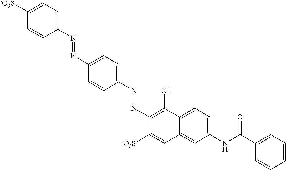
C1([-O3S])=CC=C(N=NC2=CC=C(N=NC3=C(O)C4=CC=C(NC(C5=CC=CC=C5)=O)C=C4C=C3[-O3S])C=C2)C=C1
